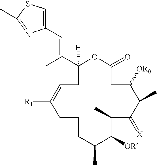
C1(C(C)=CC2=CSC(C)=N2)([H])CC=C([R1])CCCC(C)C([OR])C(C)C(=[X])C(C)C([OR0])CC(=O)O1
